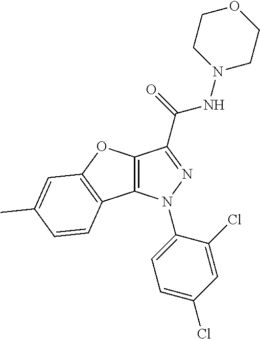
C12=C(N(C3=CC=C(Cl)C=C3Cl)N=C1C(NN1CCOCC1)=O)C1=C(O2)C=C(C)C=C1
